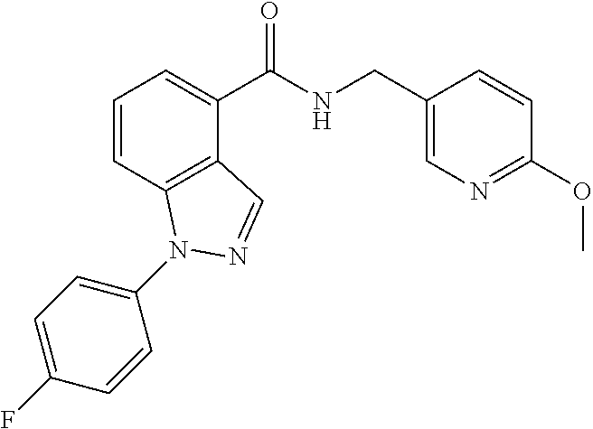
C1=CC2=C(C(C(NCC3=CN=C(OC)C=C3)=O)=C1)C=NN2C1=CC=C(F)C=C1
